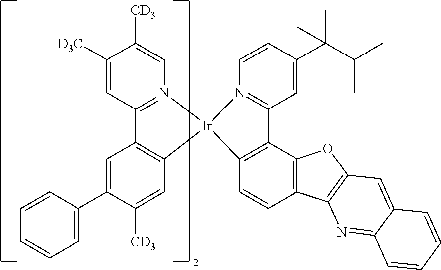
C1([CD3])=CC2=N(C=C1[CD3])[Ir]1(C3=C2C=C(C2=CC=CC=C2)C([CD3])=C3)C2=C(C3=C(C=C2)C2=C(O3)C=C3C(=N2)C=CC=C3)C2=N1C=CC(C(C)(C(C)C)C)=C2
